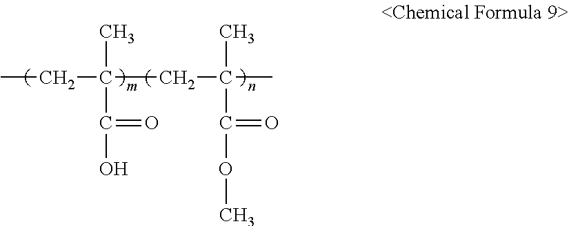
CCC(CC(C)(C)C(OC)=O)(C)C(O)=O
